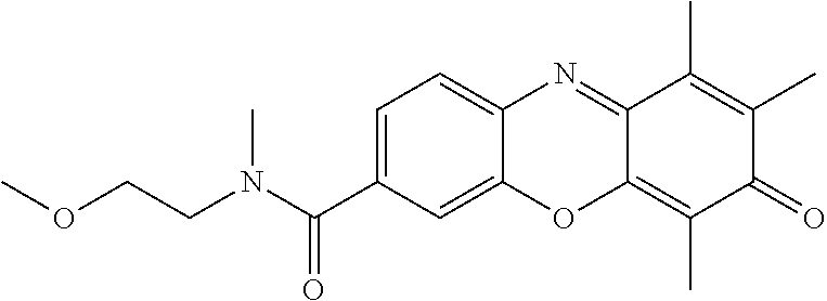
C1=C(C(N(CCOC)C)=O)C=C2C(=C1)N=C1C(=C(C)C(=O)C(C)=C1C)O2
